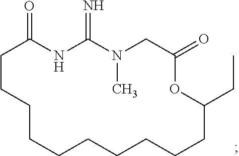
C1CCCCCCCCCC(CC)OC(=O)CN(C)C(=N)NC1=O
